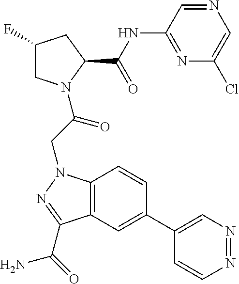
C1(F)CN(C(CN2C3=C(C=C(C4=CN=NC=C4)C=C3)C(C(N)=O)=N2)=O)C(C(NC2=NC(Cl)=CN=C2)=O)C1
